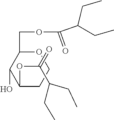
C(C(OCC1C(O)C(OC(C(CC)CC)=O)CCO1)=O)(CC)CC
